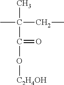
C(C)(C(O[C2H4OH])=O)(CC)C
